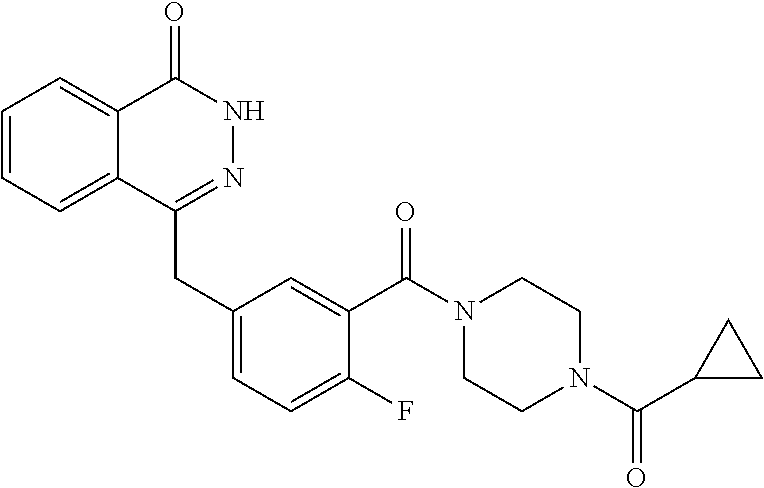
C1=CC=C2C(=C1)C(=O)NN=C2CC1=CC=C(F)C(C(N2CCN(C(C3CC3)=O)CC2)=O)=C1
